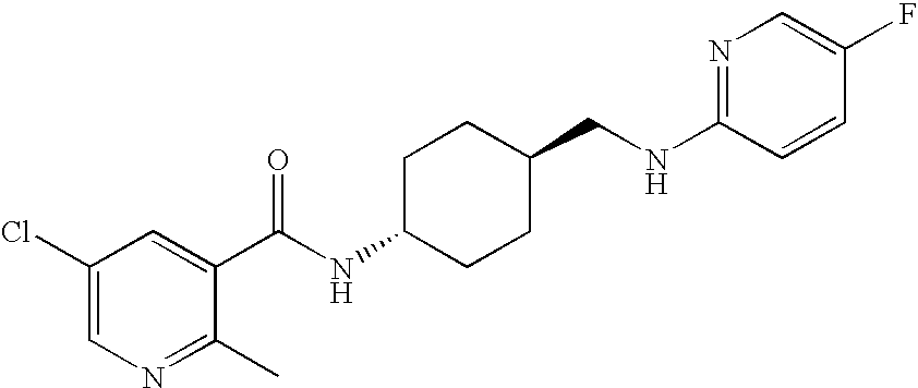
C1(NCC2CCC(NC(=O)C3=CC(Cl)=CN=C3C)CC2)=NC=C(F)C=C1
